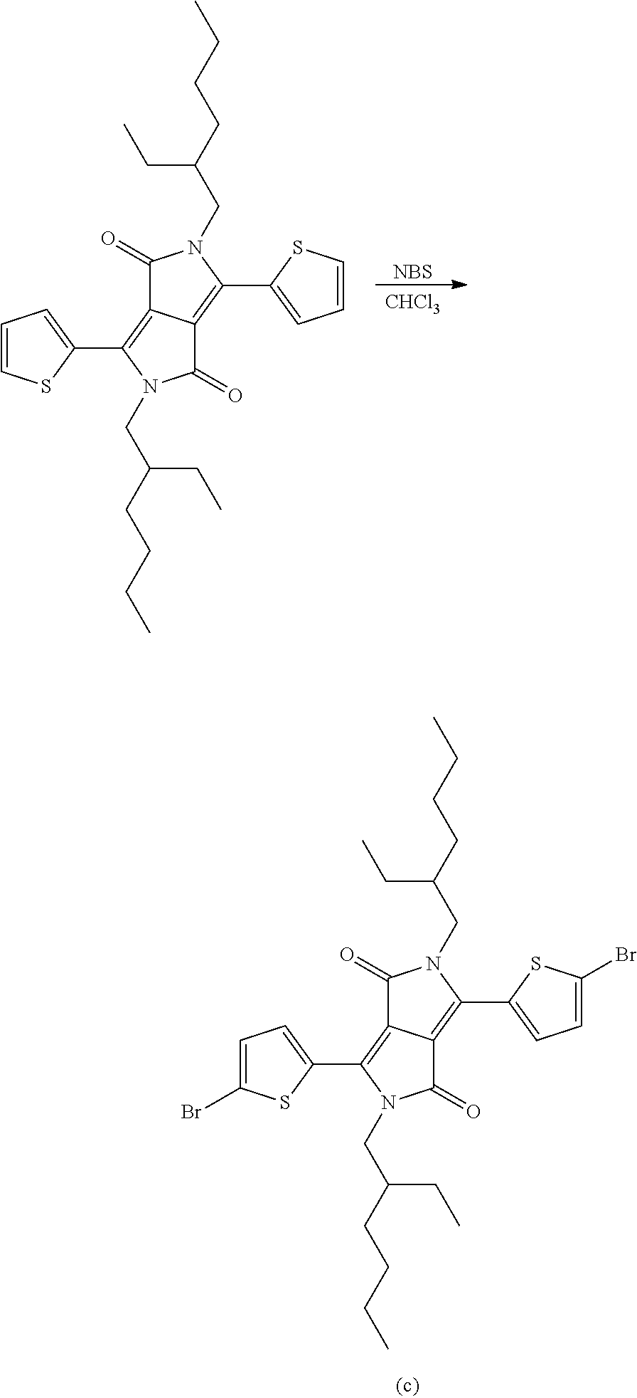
C1(=O)C2=C(C3=CC=CS3)N(CC(CCCC)CC)C(=O)C2=C(C2=CC=CS2)N1CC(CCCC)CC.[NBS].[CHCl3].C1(=O)C2=C(C3=CC=C(Br)S3)N(CC(CCCC)CC)C(=O)C2=C(C2=CC=C(Br)S2)N1CC(CCCC)CC
